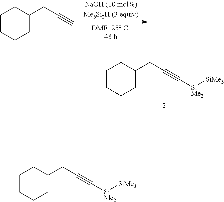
C1CCCC(CC#C)C1.C1CCCC(CC#C[SiMe2][SiMe3])C1.C1CCCC(CC#C[SiMe2][SiMe3])C1
